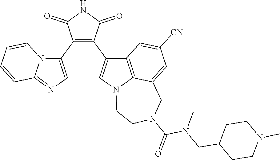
C1(C2=CN=C3N2C=CC=C3)=C(C2=CN3C4=C2C=C([CN])C=C4CN(C(=O)N(CC2CCN(C)CC2)C)CC3)C(=O)NC1=O
